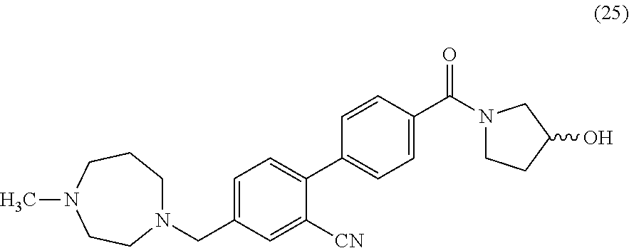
N1(CC2=CC=C(C3=CC=C(C(=O)N4CCC(O)C4)C=C3)C([CN])=C2)CCCN(C)CC1
